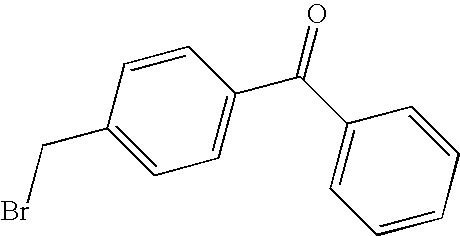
C1=C(CBr)C=CC(C(C2=CC=CC=C2)=O)=C1
